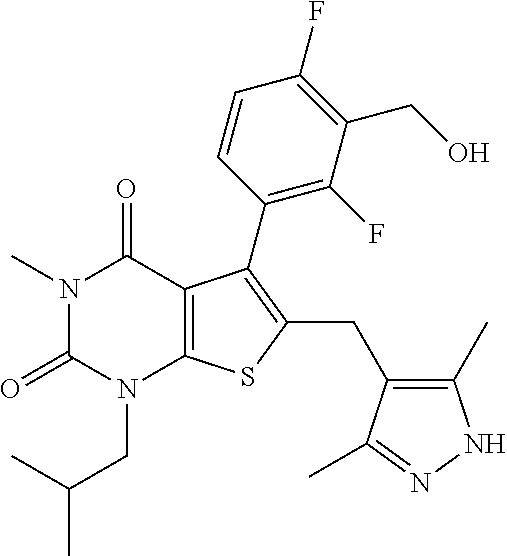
N1(C)C(=O)N(CC(C)C)C2=C(C1=O)C(C1=C(F)C(CO)=C(F)C=C1)=C(CC1=C(C)NN=C1C)S2
